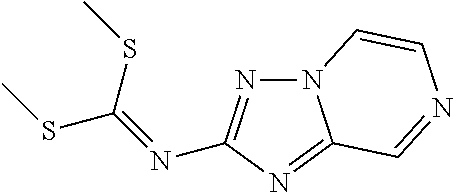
N12N=C(N=C(SC)SC)N=C1C=NC=C2
